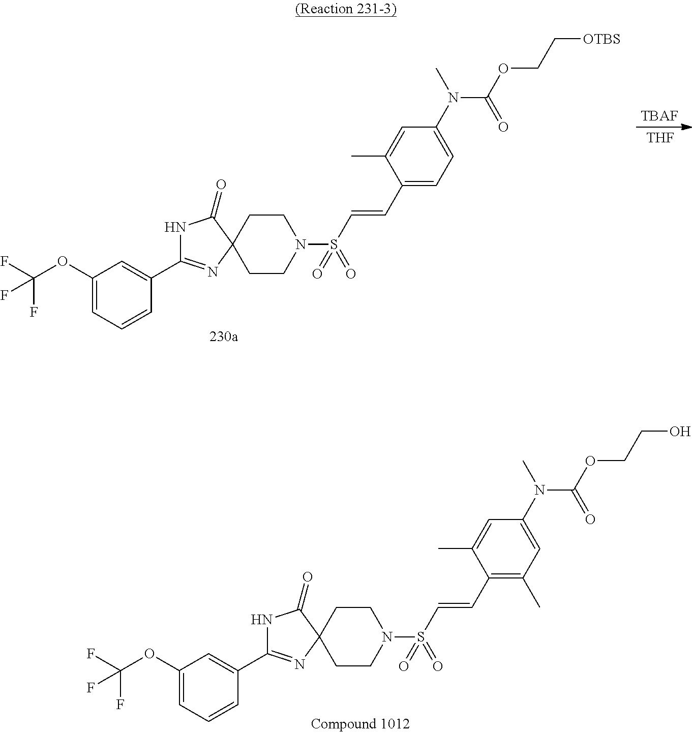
C1(OC(F)(F)F)=CC=CC(C2=NC3(C(=O)N2)CCN(S(C=CC2=CC=C(N(C)C(=O)OCC[OTBS])C=C2C)(=O)=O)CC3)=C1.[TBAF].[THF].C1(OC(F)(F)F)=CC=CC(C2=NC3(C(=O)N2)CCN(S(C=CC2=C(C)C=C(N(C)C(OCCO)=O)C=C2C)(=O)=O)CC3)=C1
